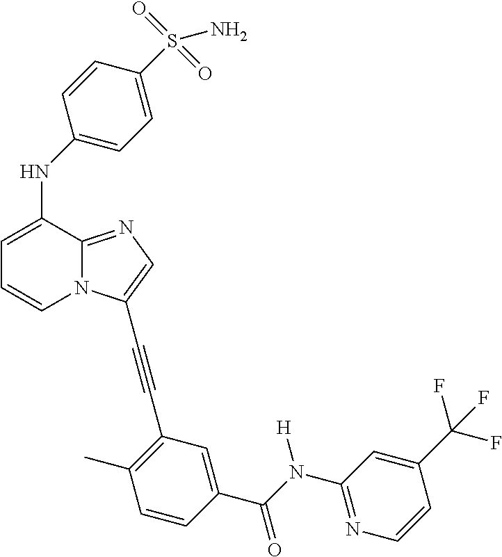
C1=C(NC2=CC=C(S(=O)(=O)N)C=C2)C2=NC=C(C#CC3=C(C)C=CC(C(N(C4=NC=CC(C(F)(F)F)=C4)[H])=O)=C3)N2C=C1
